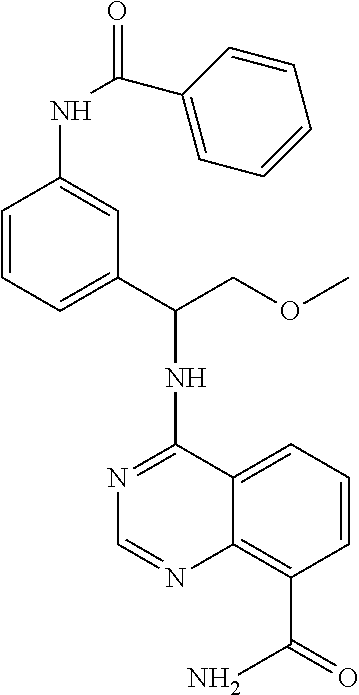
N(C1=NC=NC2=C(C(=O)N)C=CC=C12)C(COC)C1=CC=CC(NC(C2=CC=CC=C2)=O)=C1
